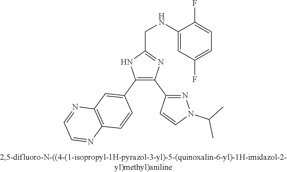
C1(NCC2=NC(C3=NN(C(C)C)C=C3)=C(C3=CC4=C(C=C3)N=CC=N4)N2)=CC(F)=CC=C1F
